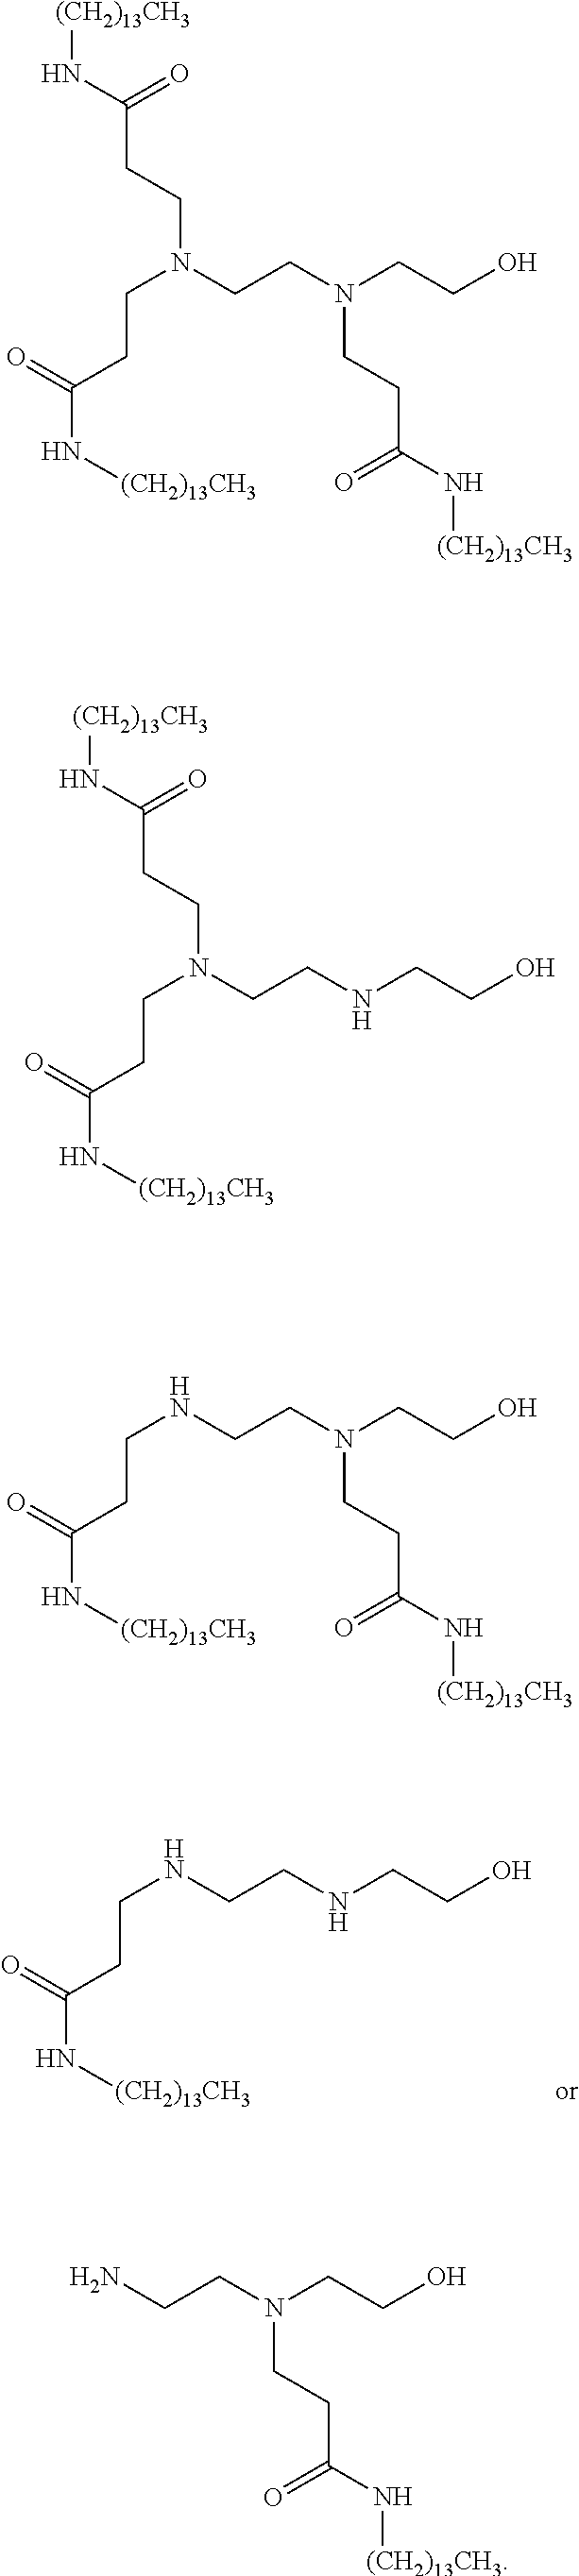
N(CCC(=O)N[(CH2)13CH3])CCNCCO.[(CH2)13CH3]NC(=O)CCN(CCC(=O)N[(CH2)13CH3])CCN(CCC(=O)N[(CH2)13CH3])CCO.[(CH2)13CH3]NC(=O)CCN(CCC(=O)N[(CH2)13CH3])CCNCCO.N(CCC(=O)N[(CH2)13CH3])CCN(CCO)CCC(=O)N[(CH2)13CH3].NCCN(CCO)CCC(=O)N[(CH2)13CH3]
